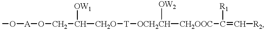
CO[A]OCC([OW1])[CH2O][T][OCH2CH]([CH2OOC]C([R1])=C[R2])[OW2]
